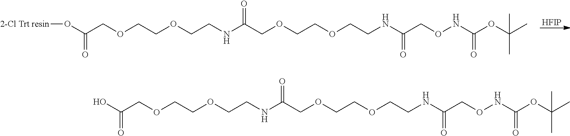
[HFIP].O(C(COCCOCCNC(COCCOCCNC(CONC(OC(C)(C)C)=O)=O)=O)=O)[2-Cl Trt resin].OC(COCCOCCNC(COCCOCCNC(CONC(OC(C)(C)C)=O)=O)=O)=O
